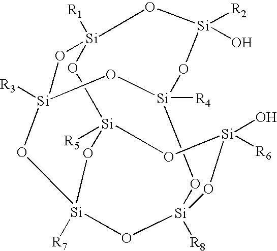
[R5][Si]12O[Si]([R6])(O)O[Si]3([R8])O[Si]4([R4])O[Si]([R3])(O[Si]([R1])(O1)O[Si]([R2])(O)O4)O[Si]([R7])(O3)O2
